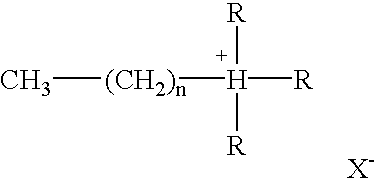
[X-].C[(CH2)n][H]([R])([R])[R]
